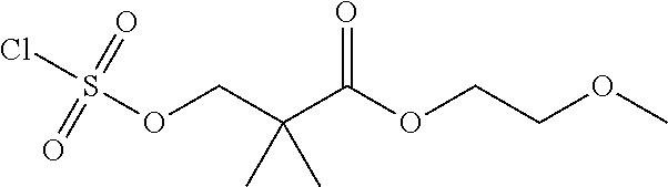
ClS(OCC(C(OCCOC)=O)(C)C)(=O)=O
